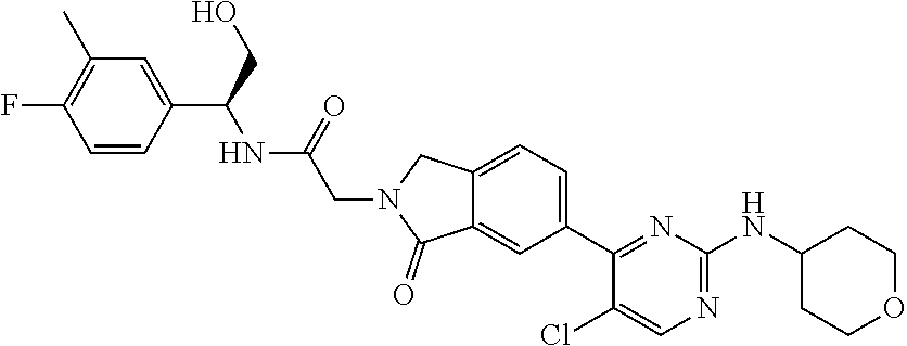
C(N1C(=O)C2=CC(C3=NC(NC4CCOCC4)=NC=C3Cl)=CC=C2C1)C(NC(C1=CC(C)=C(F)C=C1)CO)=O
